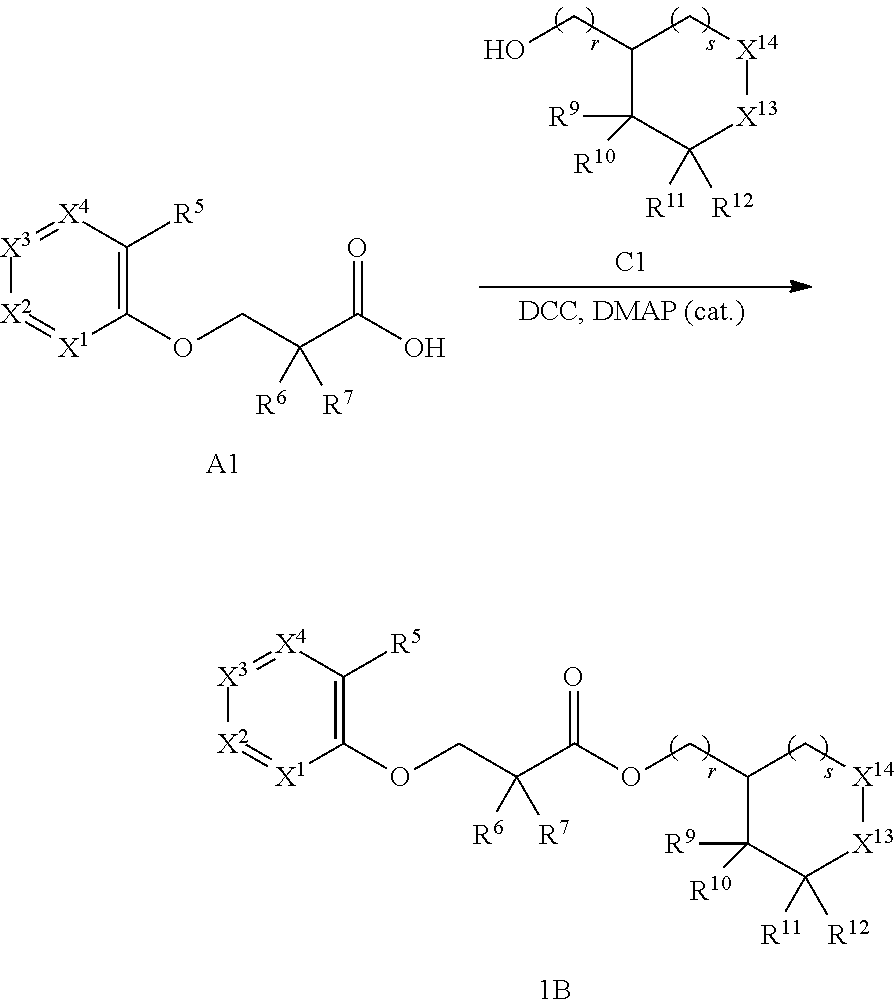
[X3]1=[X4]C([R5])=C(OCC(C(OCC2C([R9])([R10])C([R11])([R12])[X13][X14]C2)=O)([R6])[R7])[X1]=[X2]1.[1B].[X3]1=[X4]C([R5])=C(OCC(C(O)=O)([R6])[R7])[X1]=[X2]1.[A1].C1(CO)C([R9])([R10])C([R11])([R12])[X13][X14]C1.[C1]
